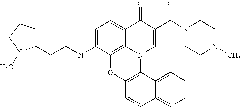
C12=C3C(=CC=C1NCCC1CCCN1C)C(=O)C(C(N1CCN(C)CC1)=O)=CN3C1=C(O2)C=CC2=CC=CC=C12
